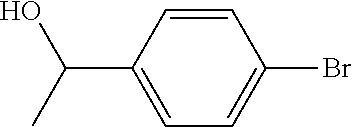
C1=CC(C(O)C)=CC=C1Br
